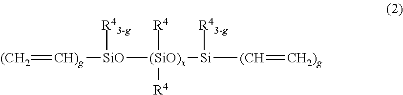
[(CH2]=[CH)g][SiO]([(SiO)x]([Si]([R43-g])[(CH]=[CH2)g])([R4])[R4])[R43-g]
